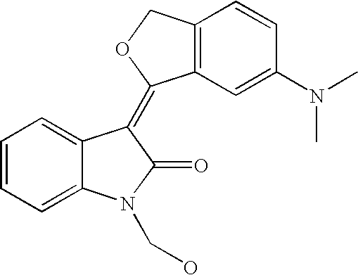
C12=CC=CC=C1C(=C1C3=C(C=CC(N(C)C)=C3)CO1)C(=O)N2CO
